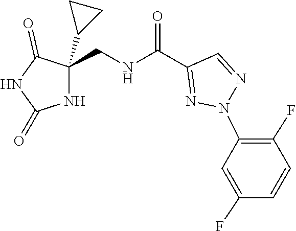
N1(C2=C(F)C=CC(F)=C2)N=CC(C(NCC2(C3CC3)NC(=O)NC2=O)=O)=N1
